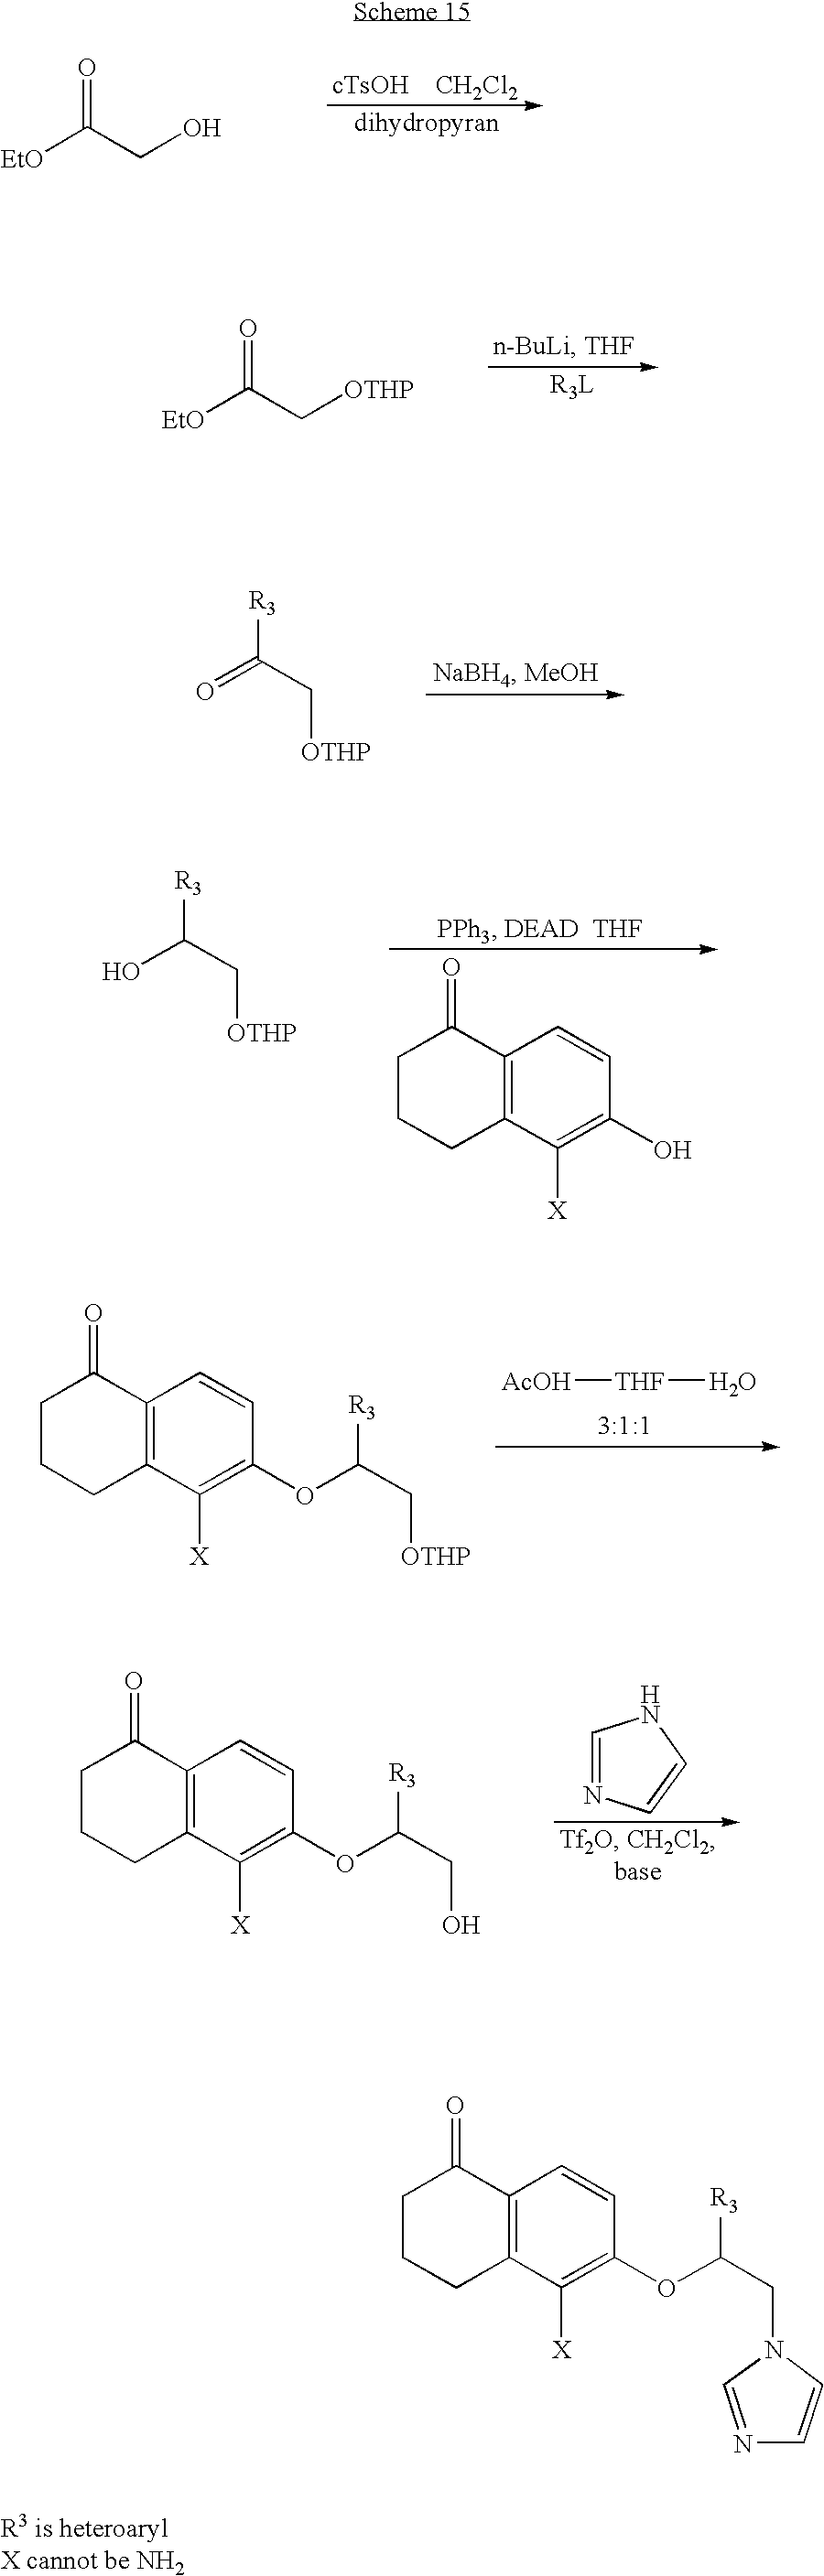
[EtO]C(CO)=O.[EtO]C(C[OTHP])=O.[R3]C(=O)C[OTHP].[R3]C(O)C[OTHP].C1CCC2=C(C1=O)C=CC(O)=C2[X].C1CCC2=C(C1=O)C=CC(OC(C[OTHP])[R3])=C2[X].[AcOH][THF]O.C1CCC2=C(C1=O)C=CC(OC(CO)[R3])=C2[X].C1=NC=CN1.C1CCC2=C(C1=O)C=CC(OC(CN1C=NC=C1)[R3])=C2[X]
